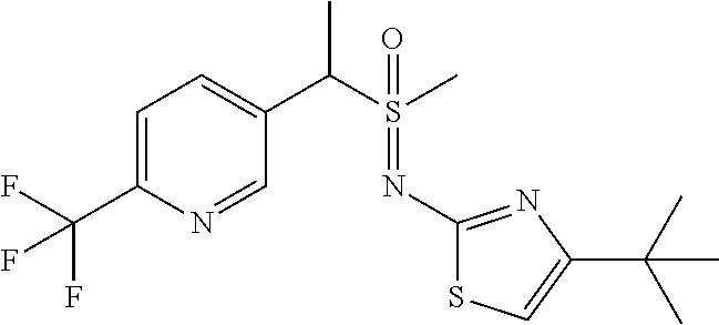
C1=C(C(F)(F)F)N=CC(C(S(C)(=O)=NC2=NC(C(C)(C)C)=CS2)C)=C1
